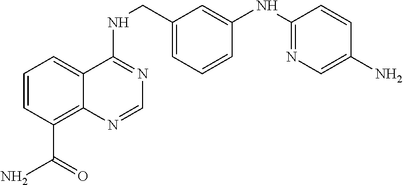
C1=CC(C(N)=O)=C2C(=C1)C(NCC1=CC=CC(NC3=NC=C(N)C=C3)=C1)=NC=N2
